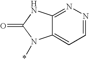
C12=NN=CC=C1N(*)C(=O)N2
